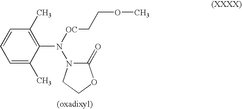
C1=C(C)C(N([OC]CCOC)N2C(=O)OCC2)=C(C)C=C1
